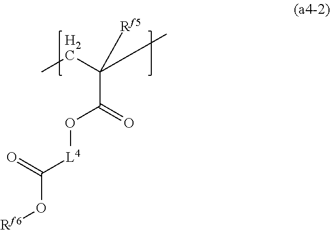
C(C(O[L4]C(O[Rf6])=O)=O)(CC)(C)[Rf5]
